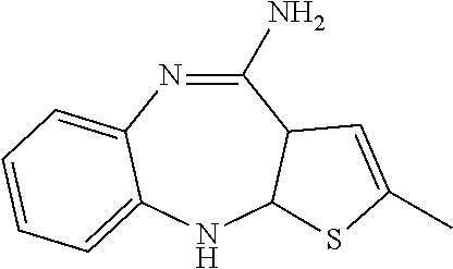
C1(N)=NC2=CC=CC=C2NC2C1C=C(C)S2
